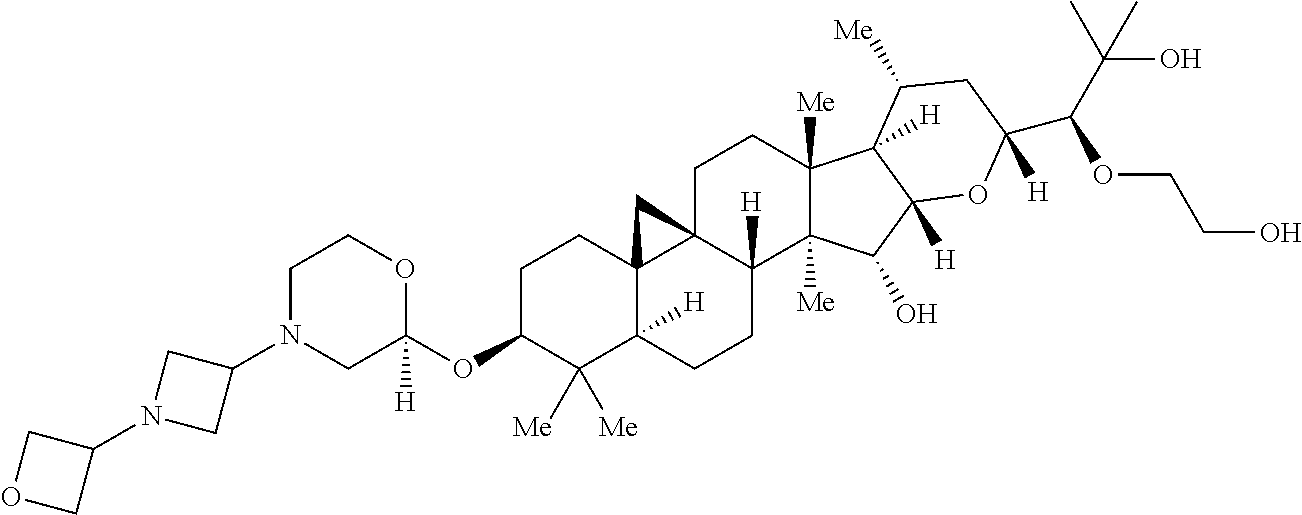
O(C1C([Me])([Me])C2([H])C3(CC1)C1(C([H])(CC2)C2([Me])C([Me])(CC1)C1([H])C([H])(C2O)OC(C(C(C)(O)C)OCCO)([H])CC1[Me])C3)C1([H])OCCN(C2CN(C3COC3)C2)C1
